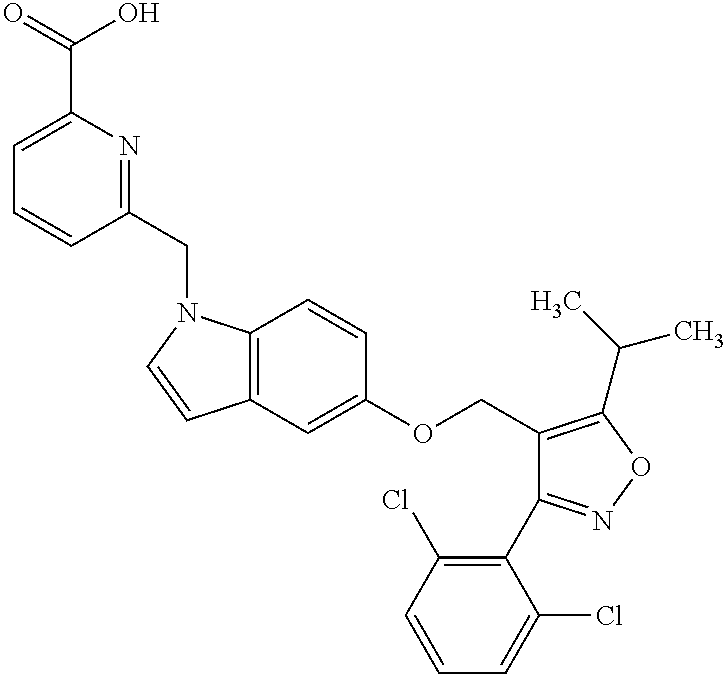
C1=C(C(=O)O)N=C(CN2C3=C(C=C(OCC4=C(C(C)C)ON=C4C4=C(Cl)C=CC=C4Cl)C=C3)C=C2)C=C1
